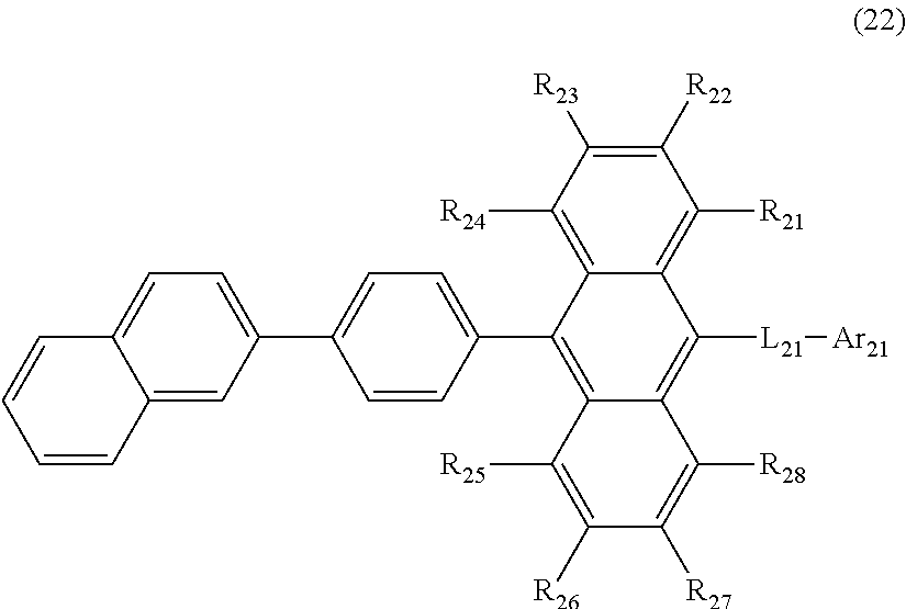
C1([R22])=C([R23])C([R24])=C2C(=C1[R21])C([L21][Ar21])=C1C(=C2C2=CC=C(C3=CC=C4C(=C3)C=CC=C4)C=C2)C([R25])=C([R26])C([R27])=C1[R28]
